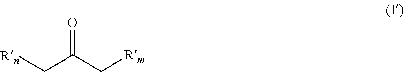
C(C(C[Rm])=O)[Rn]
